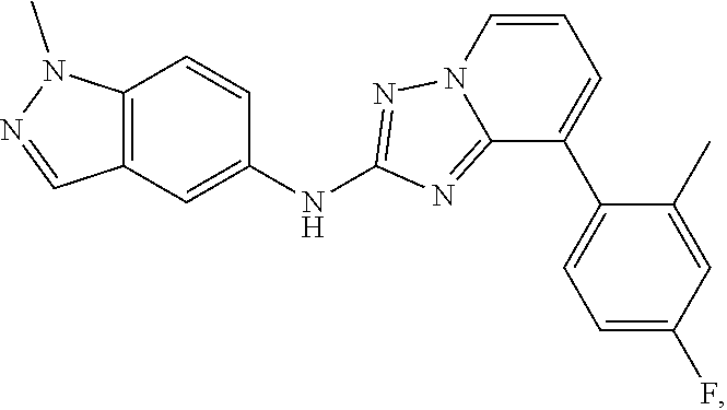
C12=C(C=C(NC3=NN4C(=N3)C(C3=CC=C(F)C=C3C)=CC=C4)C=C1)C=NN2C
